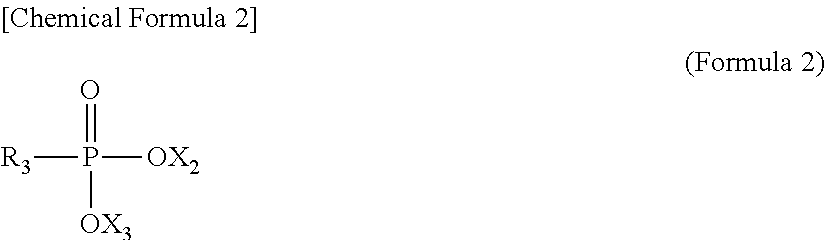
[R3]P(=O)([OX2])[OX3]
